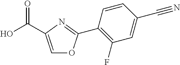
C1(C2=NC(C(O)=O)=CO2)=C(F)C=C(C#N)C=C1
